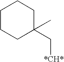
C1(C[*CH*])(C)CCCCC1
